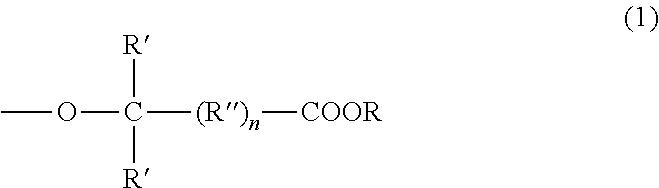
COC([R])([R])[(R)n][COOR]
